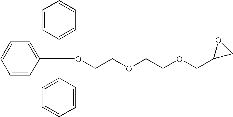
C1(C(C2=CC=CC=C2)(OCCOCCOCC2CO2)C2=CC=CC=C2)=CC=CC=C1
